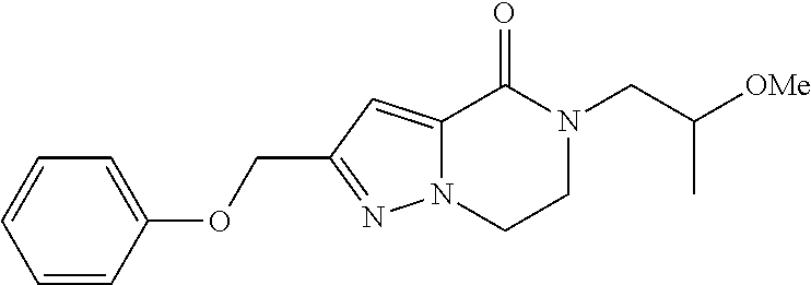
C1=CC(OCC2=NN3C(=C2)C(=O)N(CC(C)[OMe])CC3)=CC=C1
